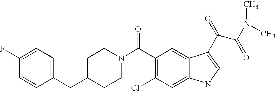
C(C1CCN(C(=O)C2=C(Cl)C=C3C(=C2)C(C(=O)C(=O)N(C)C)=CN3)CC1)C1=CC=C(F)C=C1
